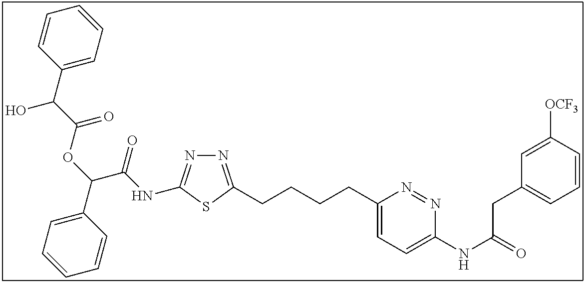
N1=C(CCCCC2=CC=C(NC(=O)CC3=CC=CC([OCF3])=C3)N=N2)SC(NC(C(C2=CC=CC=C2)OC(C(C2=CC=CC=C2)O)=O)=O)=N1
